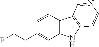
C(C1=CC2=C(C=C1)C1=C(N2)C=CN=C1)CF
